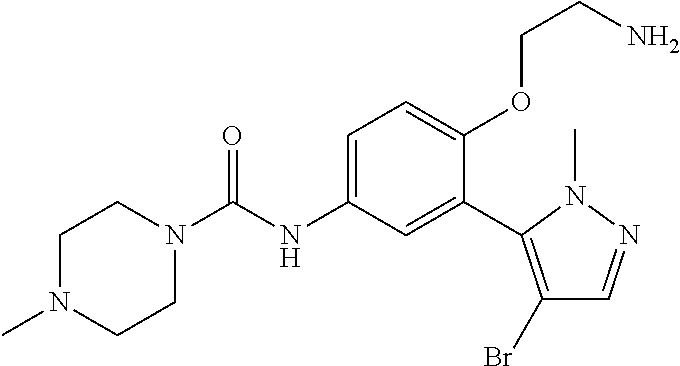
C1N(C)CCN(C(=O)NC2=CC=C(OCCN)C(C3=C(Br)C=NN3C)=C2)C1
